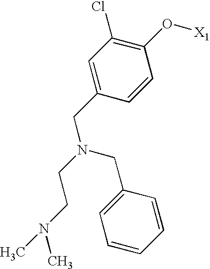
C1=C(CN(CCN(C)C)CC2=CC=CC=C2)C=CC(O[X1])=C1Cl
